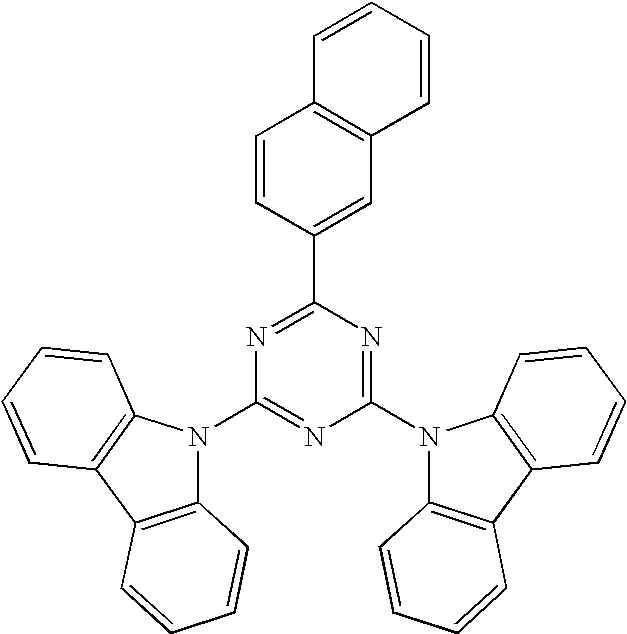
C1(N2C3=C(C4=C2C=CC=C4)C=CC=C3)=NC(N2C3=C(C4=C2C=CC=C4)C=CC=C3)=NC(C2=CC3=C(C=C2)C=CC=C3)=N1
